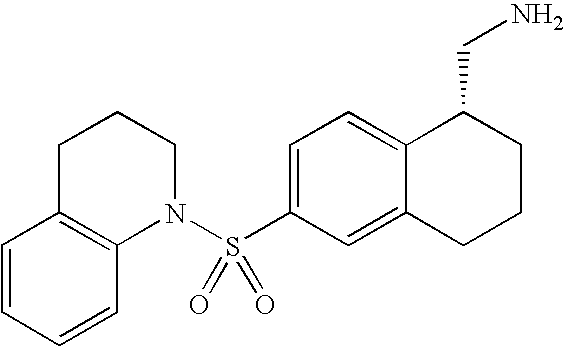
C1=CC=CC2=C1CCCN2S(C1=CC=C2C(=C1)CCCC2CN)(=O)=O
